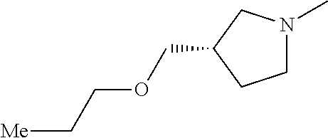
C1N(C)CC(COCC[Me])C1
